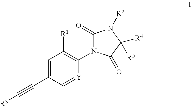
[R3]C#CC1=CC([R1])=C(N2C(=O)N([R2])C([R4])([R5])C2=O)[Y]=C1
